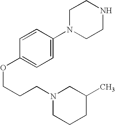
C1N(C2=CC=C(OCCCN3CCCC(C)C3)C=C2)CCNC1
